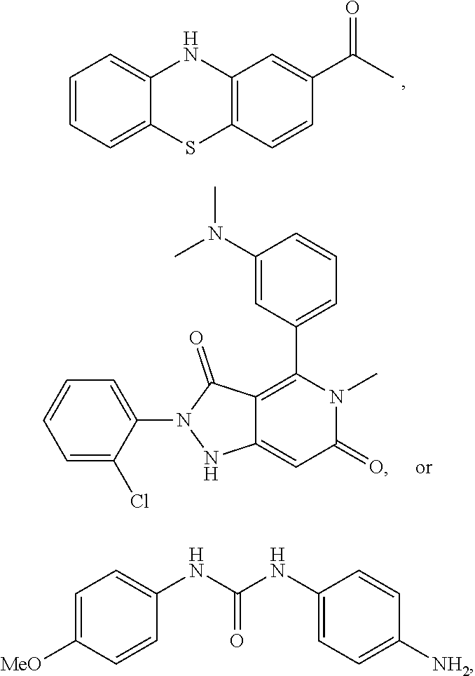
C1=CC=C2C(=C1)NC1=C(S2)C=CC(C(C)=O)=C1.C1=C(Cl)C(N2NC3=CC(=O)N(C)C(C4=CC=CC(N(C)C)=C4)=C3C2=O)=CC=C1.C1=C([MeO])C=CC(NC(=O)NC2=CC=C([NH2])C=C2)=C1
